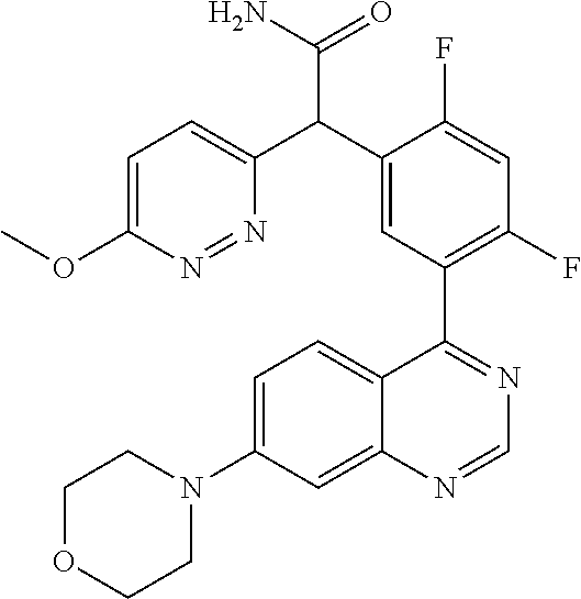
C12=CC(N3CCOCC3)=CC=C1C(C1=C(F)C=C(F)C(C(C3=CC=C(OC)N=N3)C(N)=O)=C1)=NC=N2
